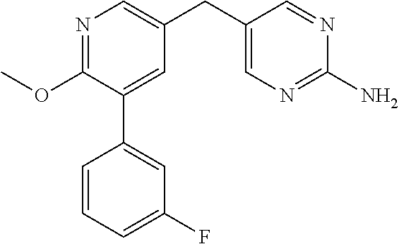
C1(OC)=NC=C(CC2=CN=C(N)N=C2)C=C1C1=CC(F)=CC=C1
